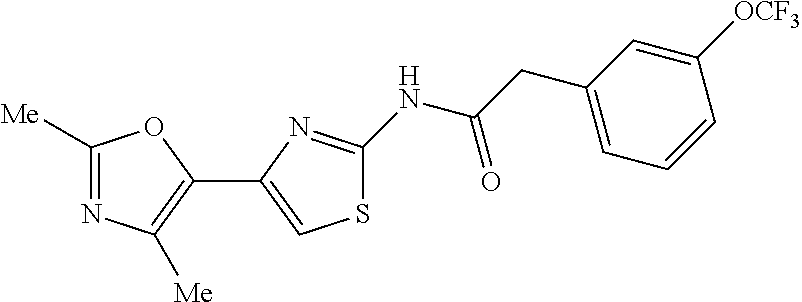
C1([Me])=NC([Me])=C(C2=CSC(NC(CC3=CC=CC([OCF3])=C3)=O)=N2)O1
